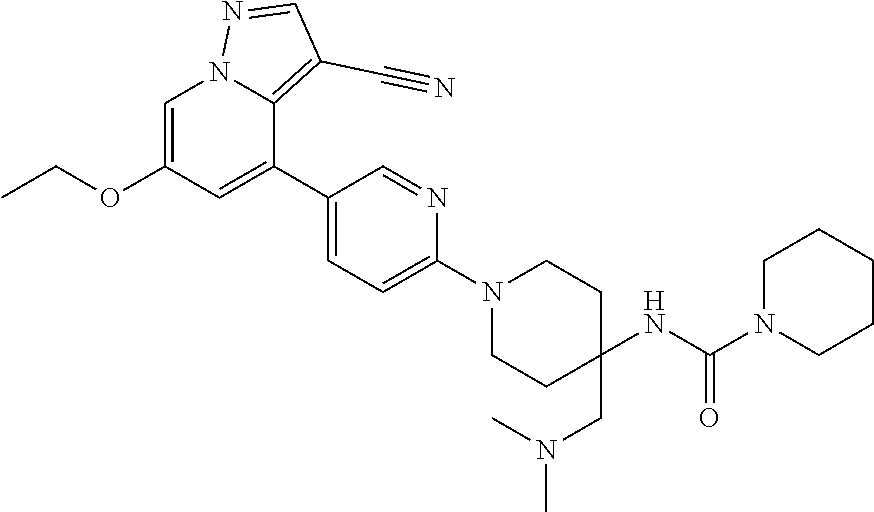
C1=C(OCC)C=C(C2=CC=C(N3CCC(CN(C)C)(NC(=O)N4CCCCC4)CC3)N=C2)C2=C(C#N)C=NN12
